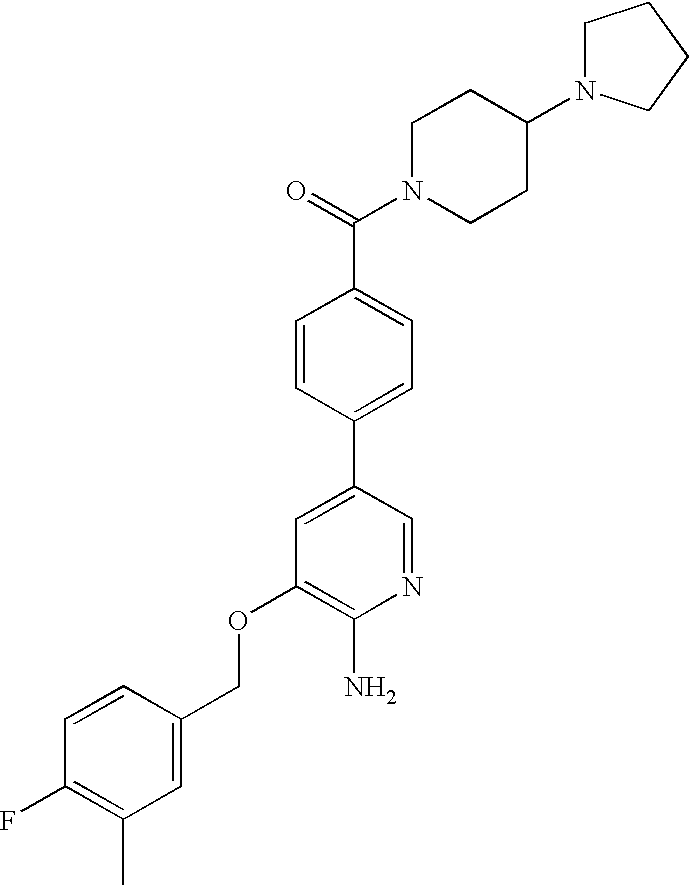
C(OC1=C(N)N=CC(C2=CC=C(C(=O)N3CCC(N4CCCC4)CC3)C=C2)=C1)C1=CC(C)=C(F)C=C1
